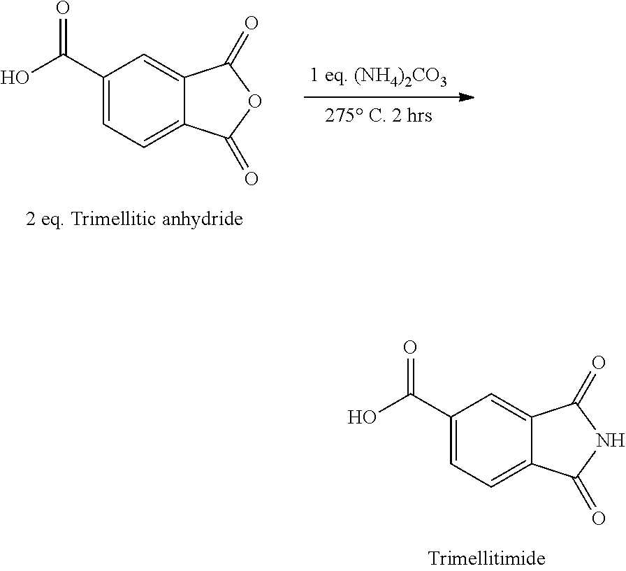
C1(C(O)=O)=CC=C2C(=C1)C(=O)OC2=O.C1(C(O)=O)=CC=C2C(=C1)C(=O)NC2=O
